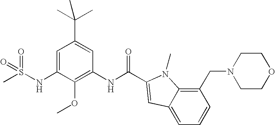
C1=C(NS(C)(=O)=O)C(OC)=C(NC(=O)C2=CC3=CC=CC(CN4CCOCC4)=C3N2C)C=C1C(C)(C)C
